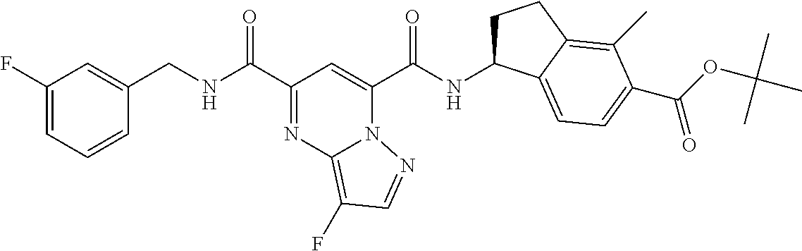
C1(F)=CC=CC(CNC(C2=NC3=C(F)C=NN3C(C(NC3CCC4=C(C)C(C(OC(C)(C)C)=O)=CC=C34)=O)=C2)=O)=C1
